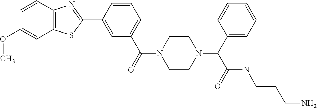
C1=C(C2=NC3=C(S2)C=C(OC)C=C3)C=CC=C1C(=O)N1CCN(C(C2=CC=CC=C2)C(=O)NCCCN)CC1
